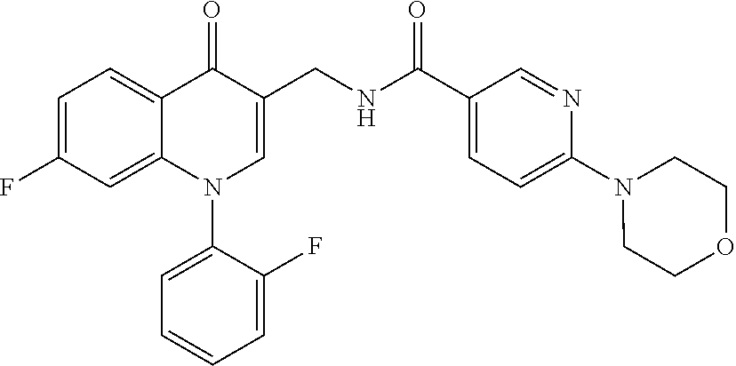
C1=C(F)C=C2C(=C1)C(=O)C(CNC(C1=CC=C(N3CCOCC3)N=C1)=O)=CN2C1=CC=CC=C1F
